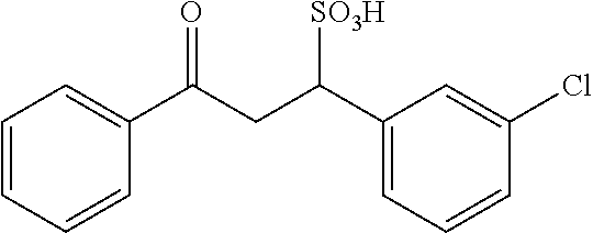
C1=CC=CC(C(CC(C2=CC=CC(Cl)=C2)[SO3H])=O)=C1
